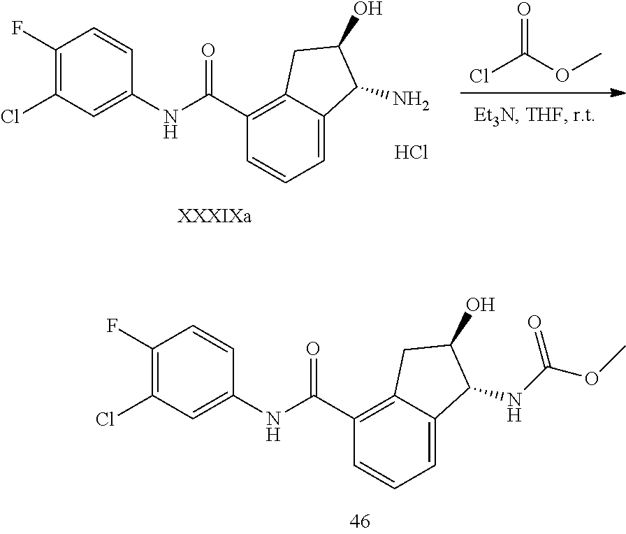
C1(Cl)=C(F)C=CC(NC(C2=C3C(=CC=C2)C(NC(OC)=O)C(O)C3)=O)=C1.ClC(OC)=O.C1(Cl)=C(F)C=CC(NC(C2=C3C(=CC=C2)C(N)C(O)C3)=O)=C1.Cl
